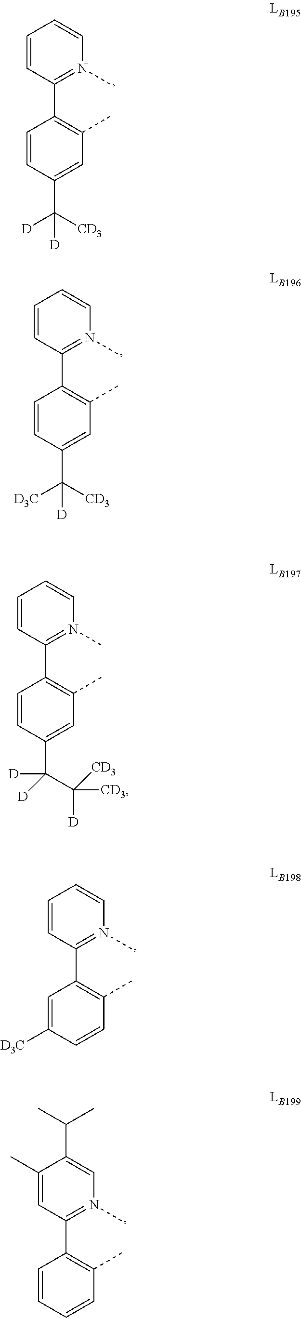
C1=CC(C2=C(C)C=C(C([D])([CD3])[D])C=C2)=N(C)C=C1.C1=CC(C2=C(C)C=C(C([D3C])([CD3])[D])C=C2)=N(C)C=C1.C1=CC(C2=C(C)C=C(C([D])(C([CD3])([D])[CD3])[D])C=C2)=N(C)C=C1.C1=CC(C2=C(C)C=CC([D3C])=C2)=N(C)C=C1.C1(C)=CC(C2=C(C)C=CC=C2)=N(C)C=C1C(C)C
